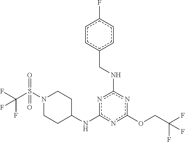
O(c1nc(NCc2ccc(F)cc2)nc(NC2CCN(S(C(F)(F)F)(=O)=O)CC2)n1)CC(F)(F)F
